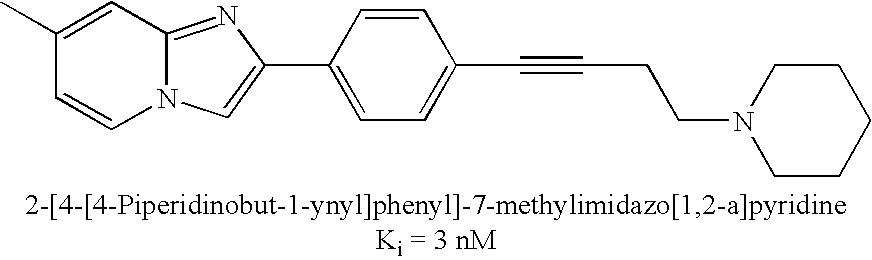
C1(C)=CC2=NC(C3=CC=C(C#CCCN4CCCCC4)C=C3)=CN2C=C1
